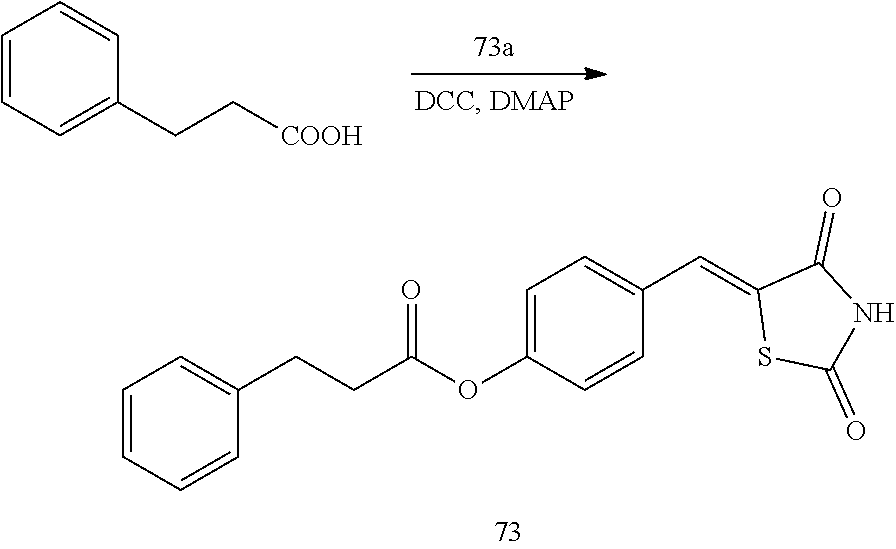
C1(CC[COOH])=CC=CC=C1.C1=CC(OC(CCC2=CC=CC=C2)=O)=CC=C1C=C1SC(=O)NC1=O
